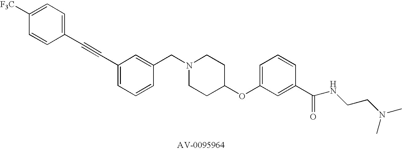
C1(CN2CCC(OC3=CC=CC(C(NCCN(C)C)=O)=C3)CC2)=CC(C#CC2=CC=C([F3C])C=C2)=CC=C1
